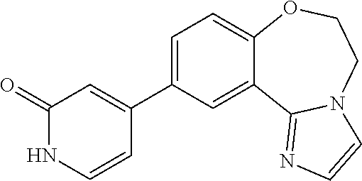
C1=C(C2=CC(=O)NC=C2)C=C2C(=C1)OCCN1C2=NC=C1
